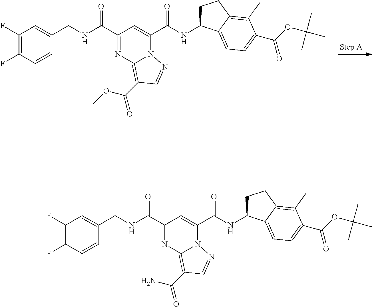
C1(F)=C(F)C=CC(CNC(C2=NC3=C(C(OC)=O)C=NN3C(C(NC3CCC4=C(C)C(C(OC(C)(C)C)=O)=CC=C34)=O)=C2)=O)=C1.C1(F)=C(F)C=CC(CNC(C2=NC3=C(C(N)=O)C=NN3C(C(NC3CCC4=C(C)C(C(=O)OC(C)(C)C)=CC=C34)=O)=C2)=O)=C1
